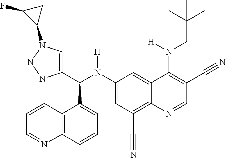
C1(N(C(C2=CN(C3CC3F)NN2)C2=CC=CC3=C2C=CC=N3)[H])=CC(C#N)=C2C(=C1)C(N(CC(C)(C)C)[H])=C(C#N)C=N2
